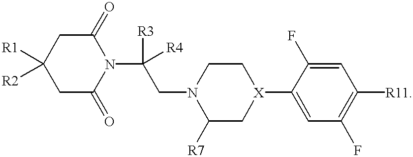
C1C(=O)N(C([R3])([R4])CN2C([R7])C[X](C3=CC(F)=C([R11])C=C3F)CC2)C(=O)CC1([R1])[R2]
